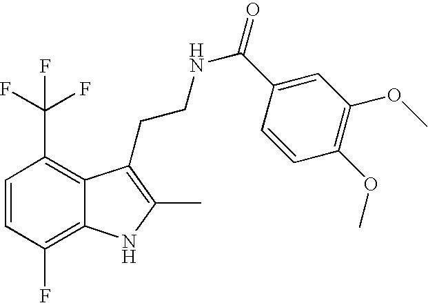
C1=CC(F)=C2C(=C1C(F)(F)F)C(CCNC(=O)C1=CC(OC)=C(OC)C=C1)=C(C)N2
